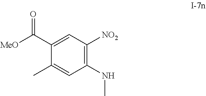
C1(C([MeO])=O)=CC([NO2])=C(NC)C=C1C
